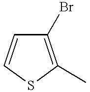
S1C(C)=C(Br)C=C1
